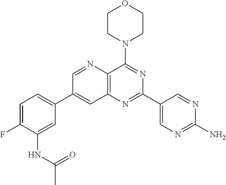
C1(NC(=O)C)=CC(C2=CC3=C(C(N4CCOCC4)=NC(C4=CN=C(N)N=C4)=N3)N=C2)=CC=C1F
